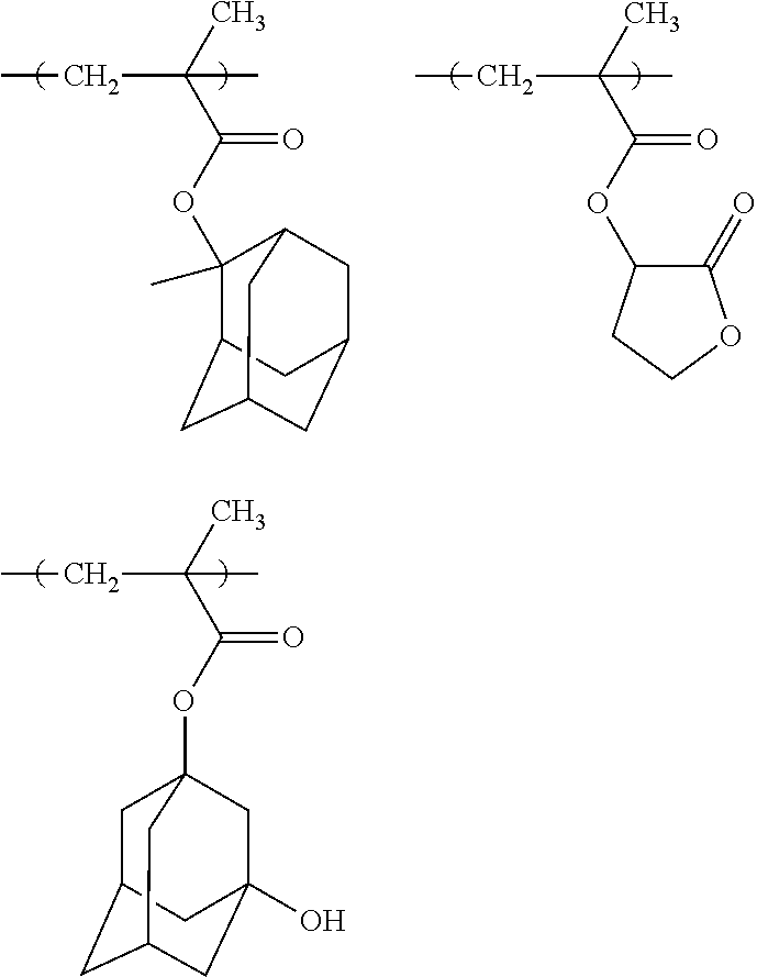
C(C)(C(OC12CC3CC(CC(O)(C1)C3)C2)=O)(C)CC.C(C)(C(OC1(C)C2CC3CC(CC1C3)C2)=O)(C)CC.C(C)(C(OC1C(=O)OCC1)=O)(C)CC
